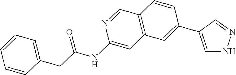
C1=CC=C(CC(=O)NC2=CC3=C(C=N2)C=CC(C2=CNN=C2)=C3)C=C1
